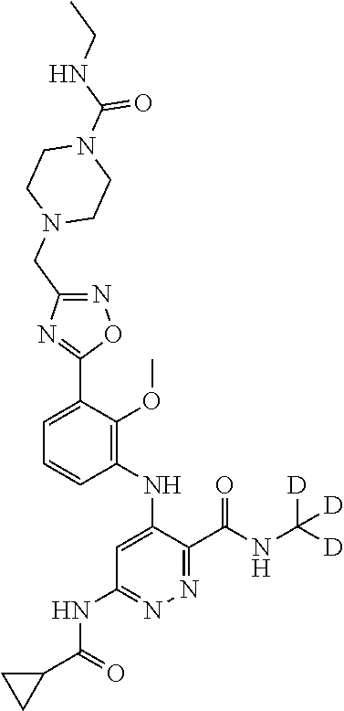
C1=C(C2=NC(CN3CCN(C(NCC)=O)CC3)=NO2)C(OC)=C(NC2=CC(NC(C3CC3)=O)=NN=C2C(NC([D])([D])[D])=O)C=C1
